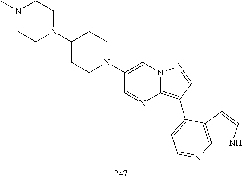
C1(N2CCC(N3CCN(C)CC3)CC2)=CN2C(=C(C3=CC=NC4=C3C=CN4)C=N2)N=C1
